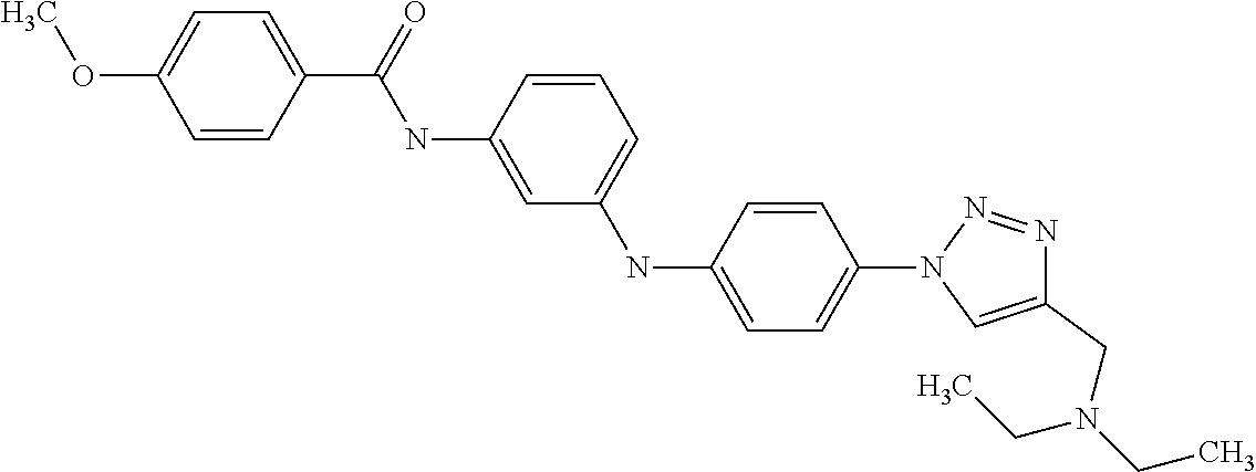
C1=CC(C(=O)NC2=CC(NC3=CC=C(N4C=C(CN(CC)CC)N=N4)C=C3)=CC=C2)=CC=C1OC
